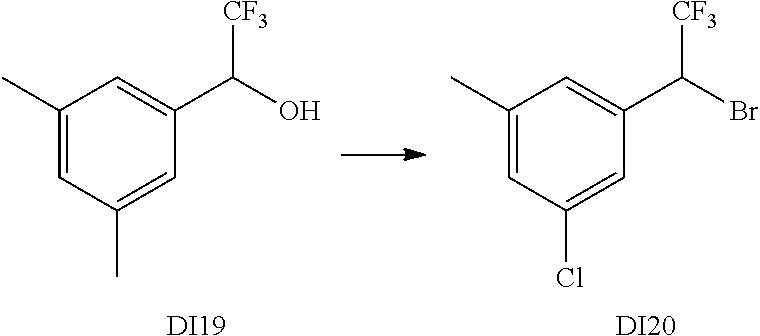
C1(C)=CC(C)=CC(C(O)[CF3])=C1.[DI19].C1(C)=CC(Cl)=CC(C(Br)[CF3])=C1.[DI20]
